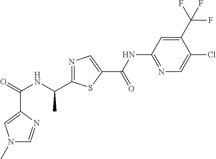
C(=O)(NC(C1=NC=C(C(NC2=NC=C(Cl)C(C(F)(F)F)=C2)=O)S1)C)C1=CN(C)C=N1
